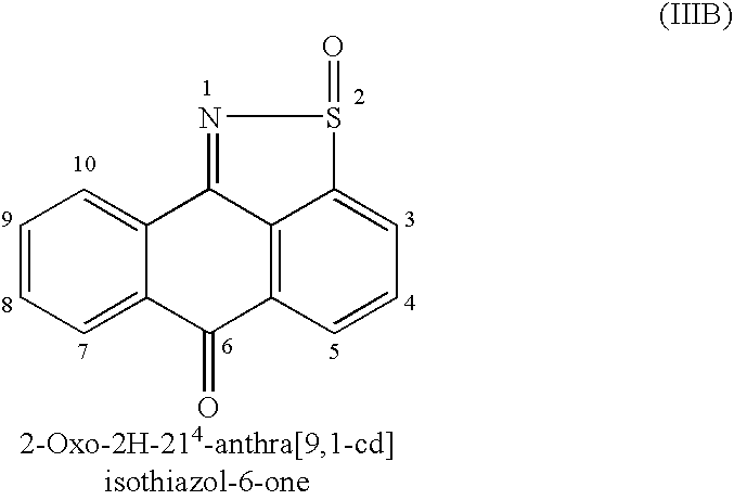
C1=CC=C2C(=C1)C1=NS(=O)C3=CC=CC(=C13)C2=O
